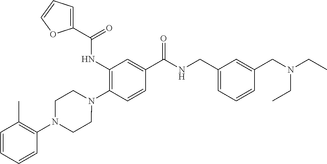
C1(NC(=O)C2=CC=CO2)=C(N2CCN(C3=C(C)C=CC=C3)CC2)C=CC(C(=O)NCC2=CC=CC(CN(CC)CC)=C2)=C1
